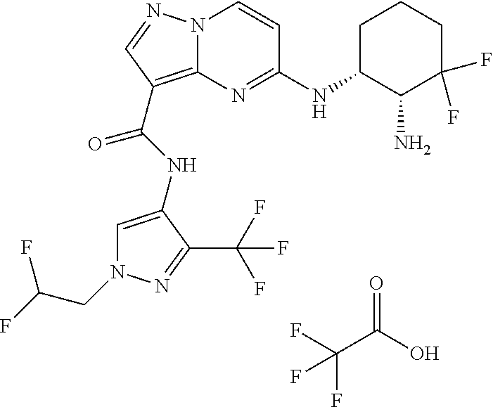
FC(C(O)=O)(F)F.FC(CN1C=C(NC(=O)C2=C3N(N=C2)C=CC(NC2C(N)C(F)(F)CCC2)=N3)C(C(F)(F)F)=N1)F
